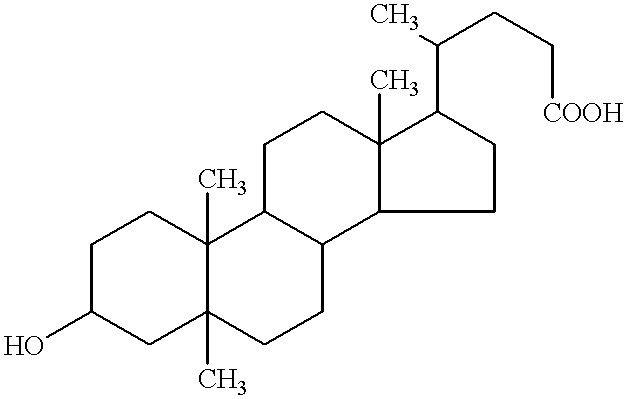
C1C(O)CC2(C)C(C)(C1)C1C(CC2)C2C(C)(CC1)C(C(CC[COOH])C)CC2
